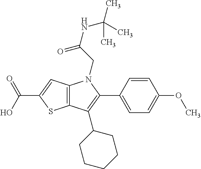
C12=C(C=C(C(O)=O)S1)N(CC(NC(C)(C)C)=O)C(C1=CC=C(OC)C=C1)=C2C1CCCCC1
